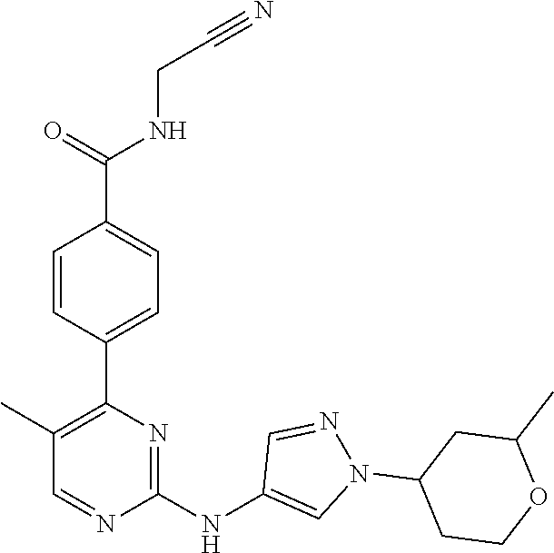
C1(C2=C(C)C=NC(NC3=CN(C4CCOC(C)C4)N=C3)=N2)=CC=C(C(NCC#N)=O)C=C1
